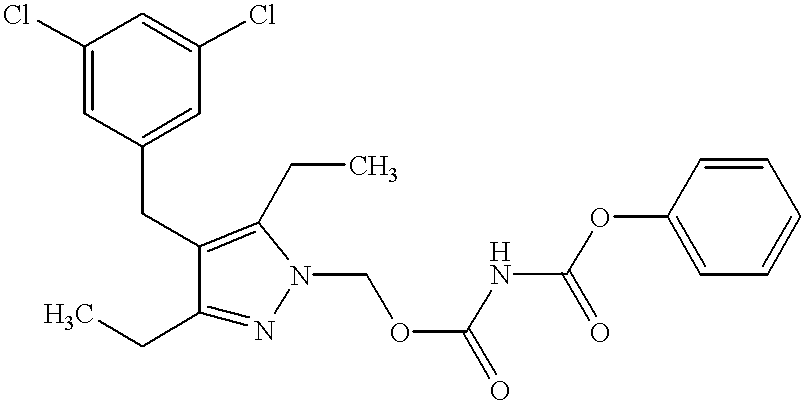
C1(CC)=NN(COC(=O)NC(OC2=CC=CC=C2)=O)C(CC)=C1CC1=CC(Cl)=CC(Cl)=C1
